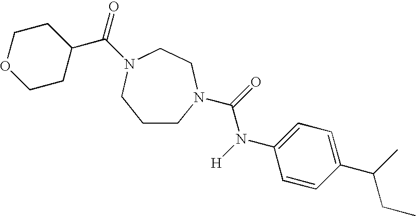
C1OCCC(C(=O)N2CCN(C(=O)N([H])C3=CC=C(C(C)CC)C=C3)CCC2)C1
